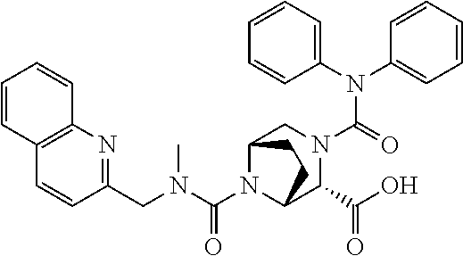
N(C(=O)N1CC2N(C(N(C)CC3=NC4=C(C=C3)C=CC=C4)=O)C(C1C(O)=O)CC2)(C1=CC=CC=C1)C1=CC=CC=C1
